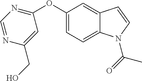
C1(OC2=NC=NC(CO)=C2)=CC=C2C(=C1)C=CN2C(=O)C
